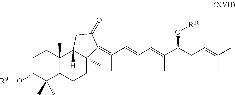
C1C(O[R9])C(C)(C)C2C(C)(C1)C1([H])C(C)(CC2)C(=C(C=CC=C(C(CC=C(C)C)O[R10])C)C)C(=O)C1
